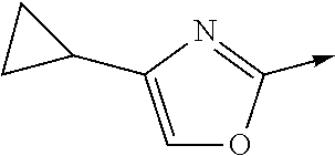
C1=C(C2CC2)N=C(->C)O1
